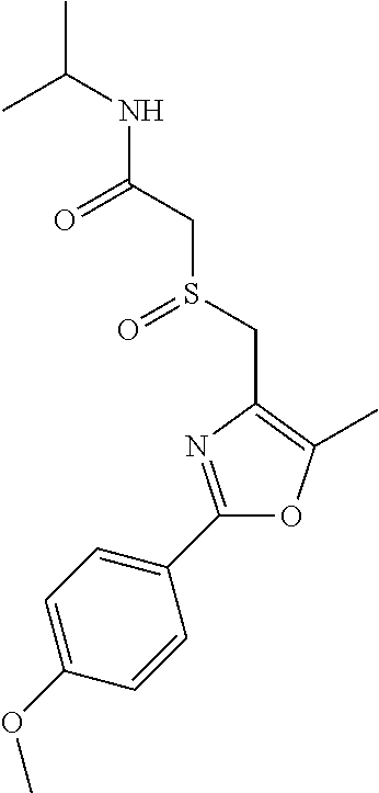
C(C)(NC(CS(CC1=C(C)OC(C2=CC=C(OC)C=C2)=N1)=O)=O)C
